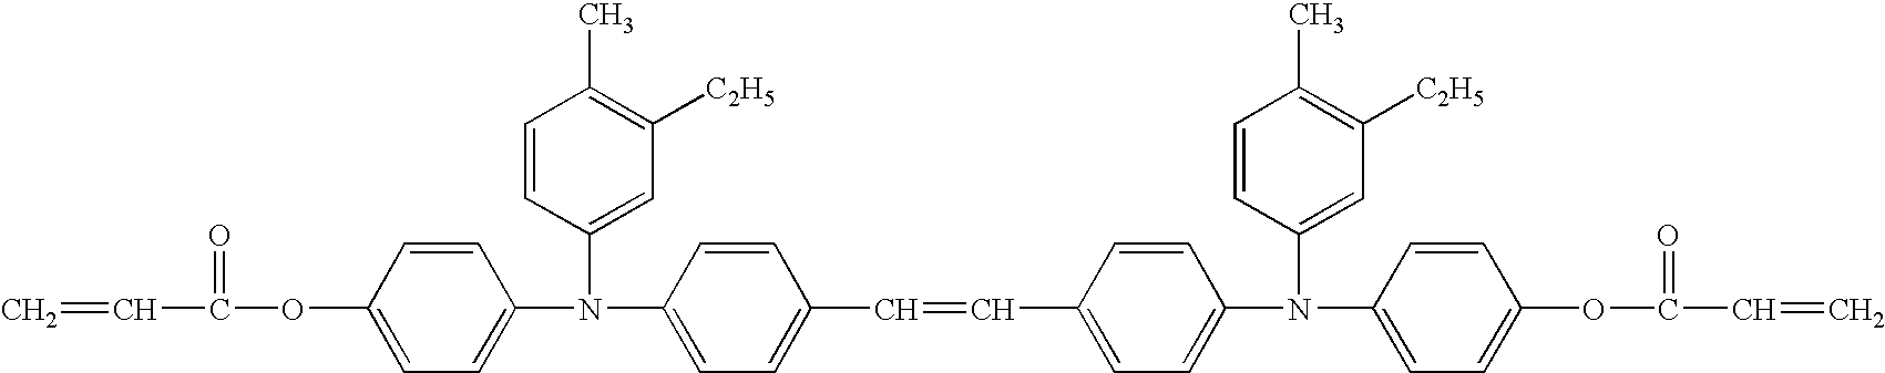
C=CC(=O)OC1=CC=C(N(C2=CC([C2H5])=C(C)C=C2)C2=CC=C(C=CC3=CC=C(N(C4=CC=C(OC(=O)C=C)C=C4)C4=CC([C2H5])=C(C)C=C4)C=C3)C=C2)C=C1
